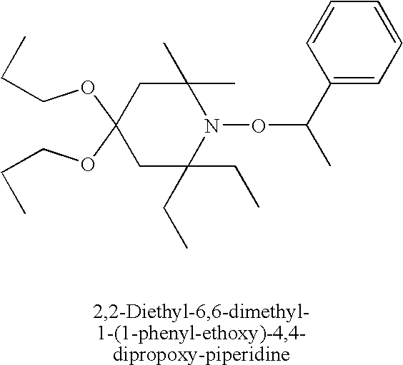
C(OC1(OCCC)CC(C)(C)N(OC(C)C2=CC=CC=C2)C(CC)(CC)C1)CC
